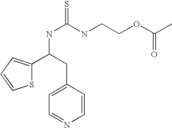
S1C(C(NC(=S)NCCOC(C)=O)CC2=CC=NC=C2)=CC=C1
